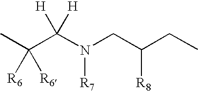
CC(C(N(CC(CC)[R8])[R7])([H])[H])([R6])[R6]
